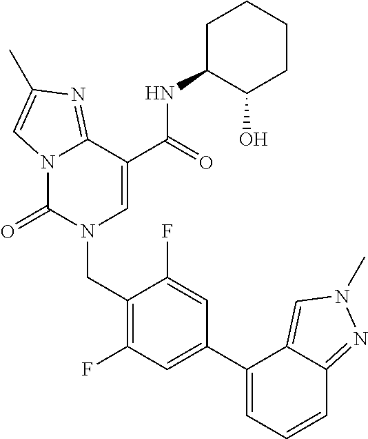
C12=NC(C)=CN1C(=O)N(CC1=C(F)C=C(C3=CC=CC4=NN(C)C=C34)C=C1F)C=C2C(NC1C(O)CCCC1)=O
